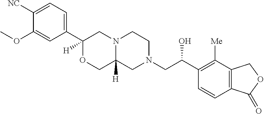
C1([NC])=CC=C(C2([H])OCC3([H])N(C2)CCN(CC(C2=C([Me])C4=C(C=C2)C(=O)OC4)O)C3)C=C1OC
